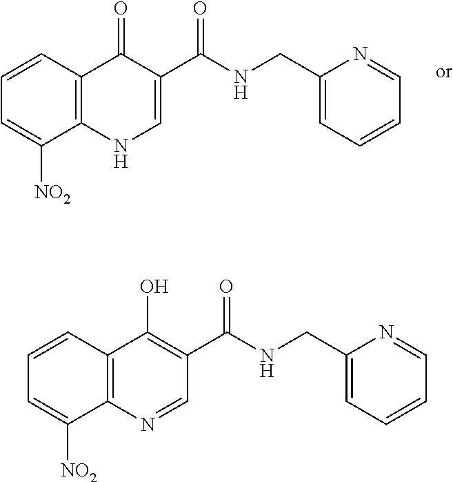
C1=C([NO2])C2=C(C=C1)C(=O)C(C(NCC1=CC=CC=N1)=O)=CN2.C1=C([NO2])C2=C(C=C1)C(O)=C(C(NCC1=CC=CC=N1)=O)C=N2
